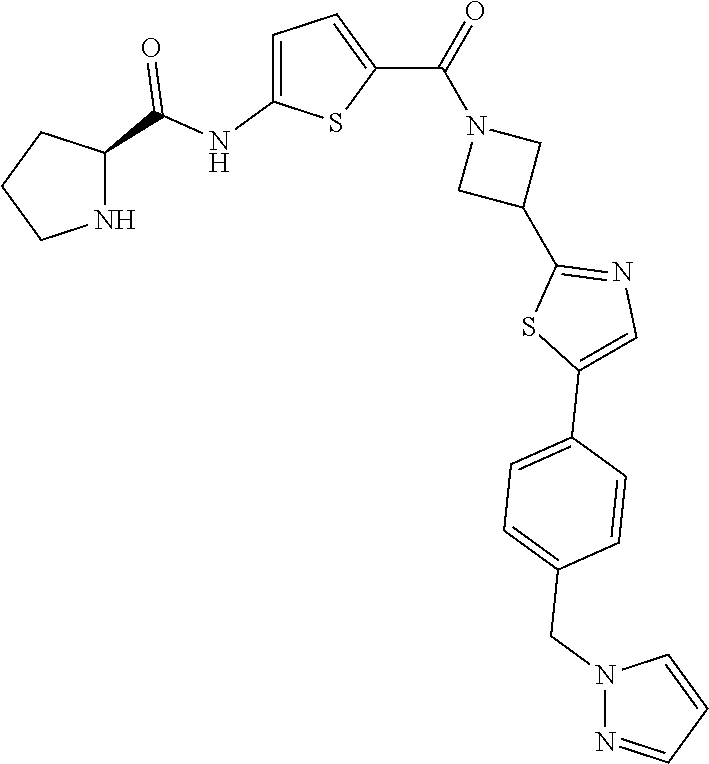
C1CNC(C(NC2=CC=C(C(=O)N3CC(C4=NC=C(C5=CC=C(CN6N=CC=C6)C=C5)S4)C3)S2)=O)C1
